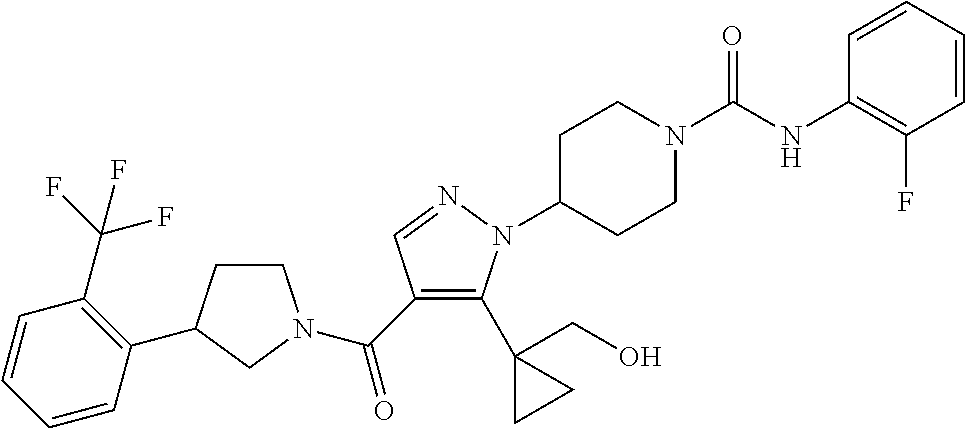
C1CC(C2=C(C(F)(F)F)C=CC=C2)CN1C(C1=C(C2(CO)CC2)N(C2CCN(C(NC3=C(F)C=CC=C3)=O)CC2)N=C1)=O
